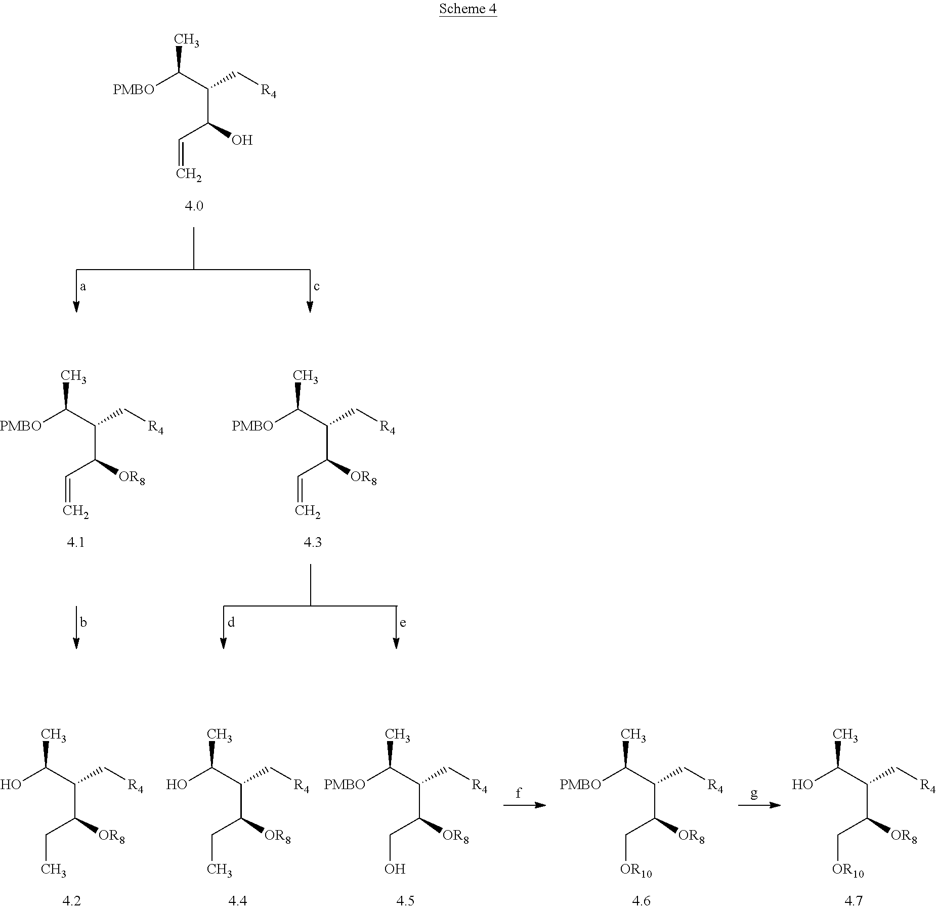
[PMBO]C(C)C(C[R4])C(O)C=C.[PMBO]C(C)C(C[R4])C([OR8])C=C.[PMBO]C(C)C(C[R4])C([OR8])C=C.[PMBO]C(C)C(C[R4])C([OR8])C[OR10].OC(C)C(C[R4])C([OR8])CC.OC(C)C(C[R4])C([OR8])CC.[PMBO]C(C)C(C[R4])C([OR8])CO.OC(C)C(C[R4])C([OR8])C[OR10]
